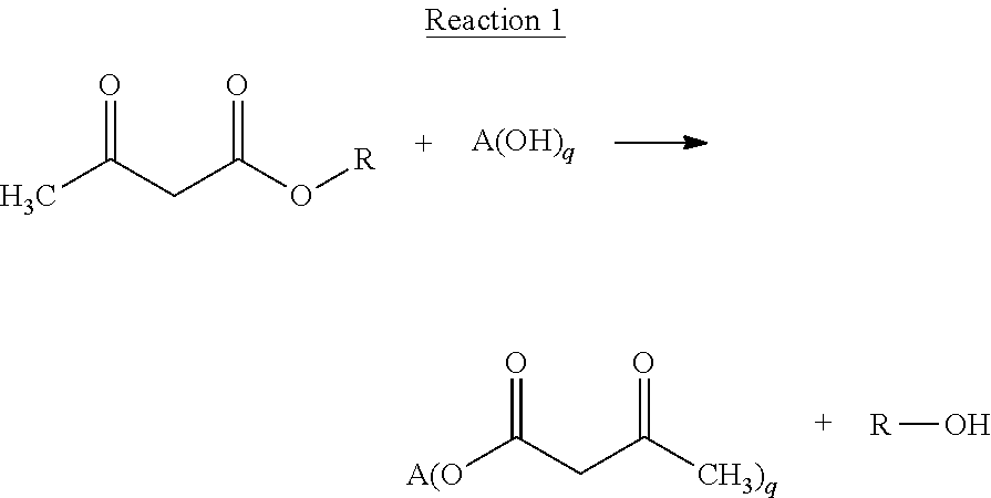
CC(CC(O[R])=O)=O.[A(O]C(CC([CH3)q])=O)=O.[R]O
